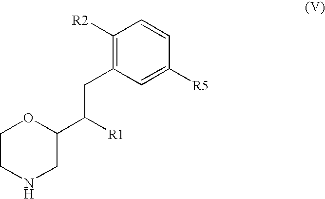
C1CNCC(C([R1])CC2=C([R2])C=CC([R5])=C2)O1
